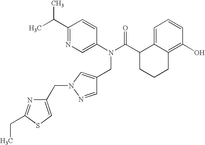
C1(C(C)C)=NC=C(N(C(C2CCCC3=C(O)C=CC=C23)=O)CC2=CN(CC3=CSC(CC)=N3)N=C2)C=C1
